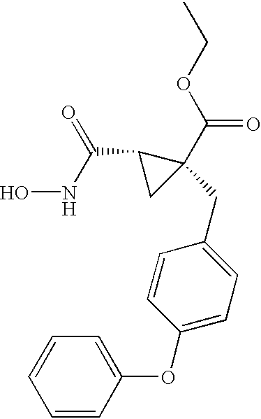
ONC(C1CC1(C(OCC)=O)CC1=CC=C(OC2=CC=CC=C2)C=C1)=O
